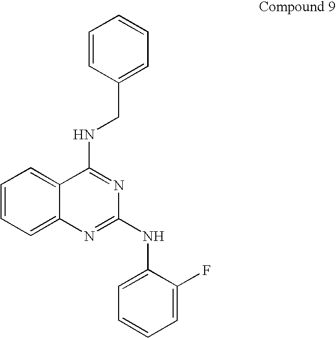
C1=CC=C2C(=C1)C(NCC1=CC=CC=C1)=NC(NC1=CC=CC=C1F)=N2
